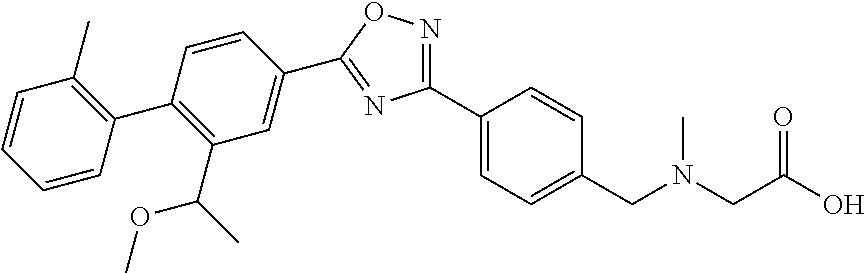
C1(C2=NOC(C3=CC(C(OC)C)=C(C4=C(C)C=CC=C4)C=C3)=N2)=CC=C(CN(CC(O)=O)C)C=C1
